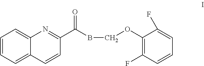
C1=C2C(=CC=C1)N=C(C(BCOC1=C(F)C=CC=C1F)=O)C=C2
